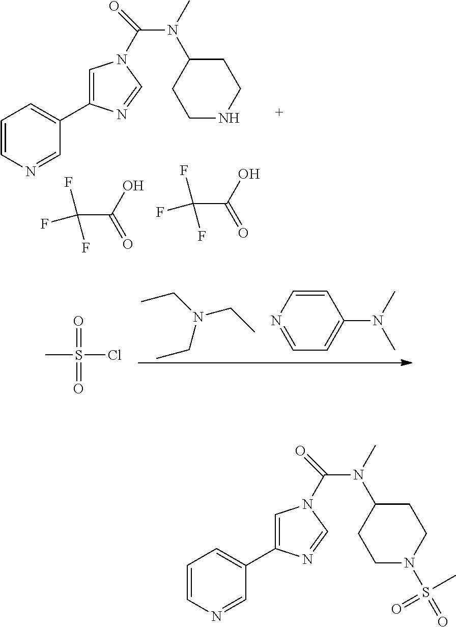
CCN(CC)CC.C1=NC=CC(N(C)C)=C1.CS(Cl)(=O)=O.C1N(S(C)(=O)=O)CCC(N(C(=O)N2C=C(C3=CC=CN=C3)N=C2)C)C1.C(C(O)=O)(F)(F)F.C1NCCC(N(C(=O)N2C=C(C3=CC=CN=C3)N=C2)C)C1.C(C(O)=O)(F)(F)F
